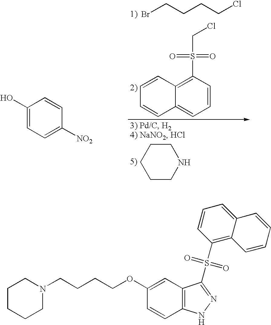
BrCCCCCl.C1=CC2=C(S(CCl)(=O)=O)C=CC=C2C=C1.C1CNCCC1.C1(O)=CC=C([NO2])C=C1.C1CCCN(CCCCOC2=CC3=C(C=C2)NN=C3S(C2=C3C(=CC=C2)C=CC=C3)(=O)=O)C1
